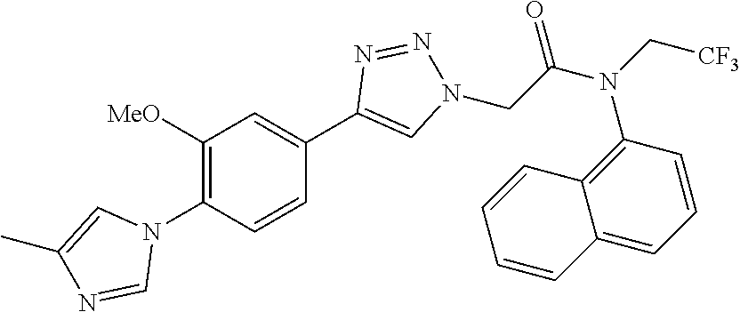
C1(N2C=C(C)N=C2)=C([MeO])C=C(C2=CN(CC(N(C[CF3])C3=C4C(=CC=C3)C=CC=C4)=O)N=N2)C=C1
